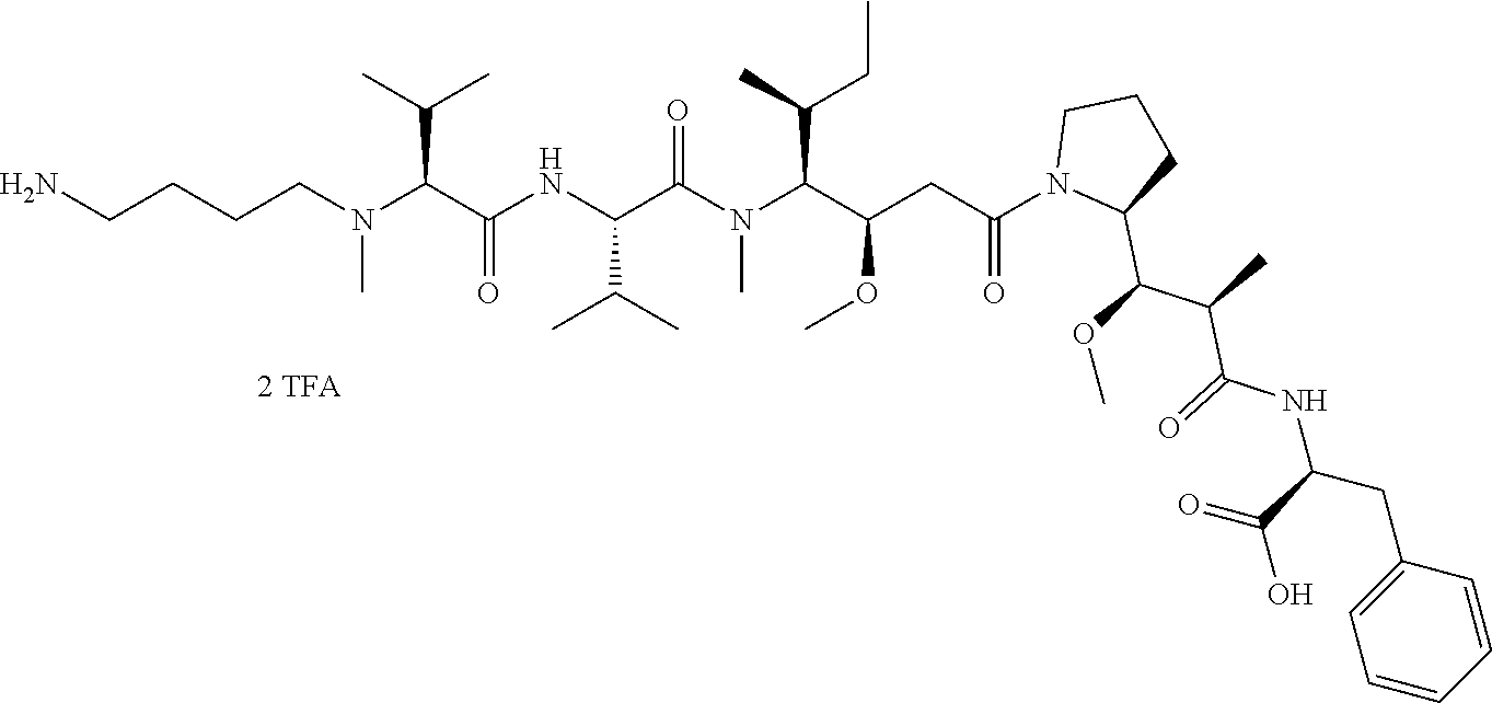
C(CN(C(C(NC(C(N(C(C(CC(N1C(C(OC)C(C)C(=O)NC(CC2=CC=CC=C2)C(=O)O)CCC1)=O)OC)C(CC)C)C)=O)C(C)C)=O)C(C)C)C)CCN
